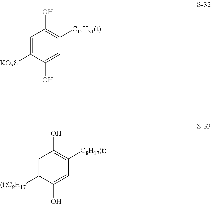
C1=C([KO3S])C(O)=CC([C15H31(t)])=C1O.C1=C([(t)C8H17])C(O)=CC([C8H17(t)])=C1O
